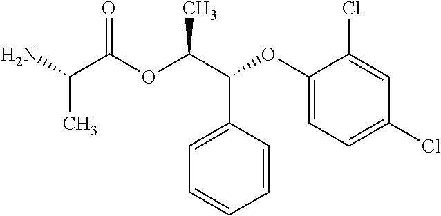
NC(C(OC(C(C1=CC=CC=C1)OC1=CC=C(Cl)C=C1Cl)C)=O)C
